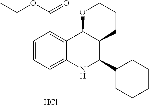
C12=C(C(OCC)=O)C=CC=C1NC(C1CCCCC1)C1C2OCCC1.Cl
